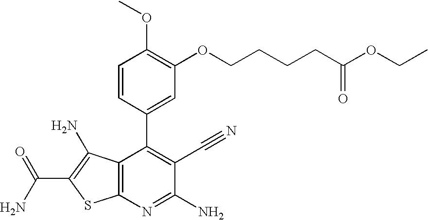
C(N)(=O)C1=C(N)C2=C(S1)N=C(N)C(C#N)=C2C1=CC(OCCCCC(OCC)=O)=C(OC)C=C1
